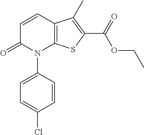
C1=CC2=C(N(C3=CC=C(Cl)C=C3)C1=O)SC(C(OCC)=O)=C2C
